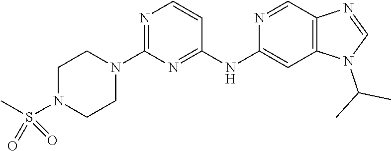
C12=C(C=NC(NC3=NC(N4CCN(S(C)(=O)=O)CC4)=NC=C3)=C1)N=CN2C(C)C
